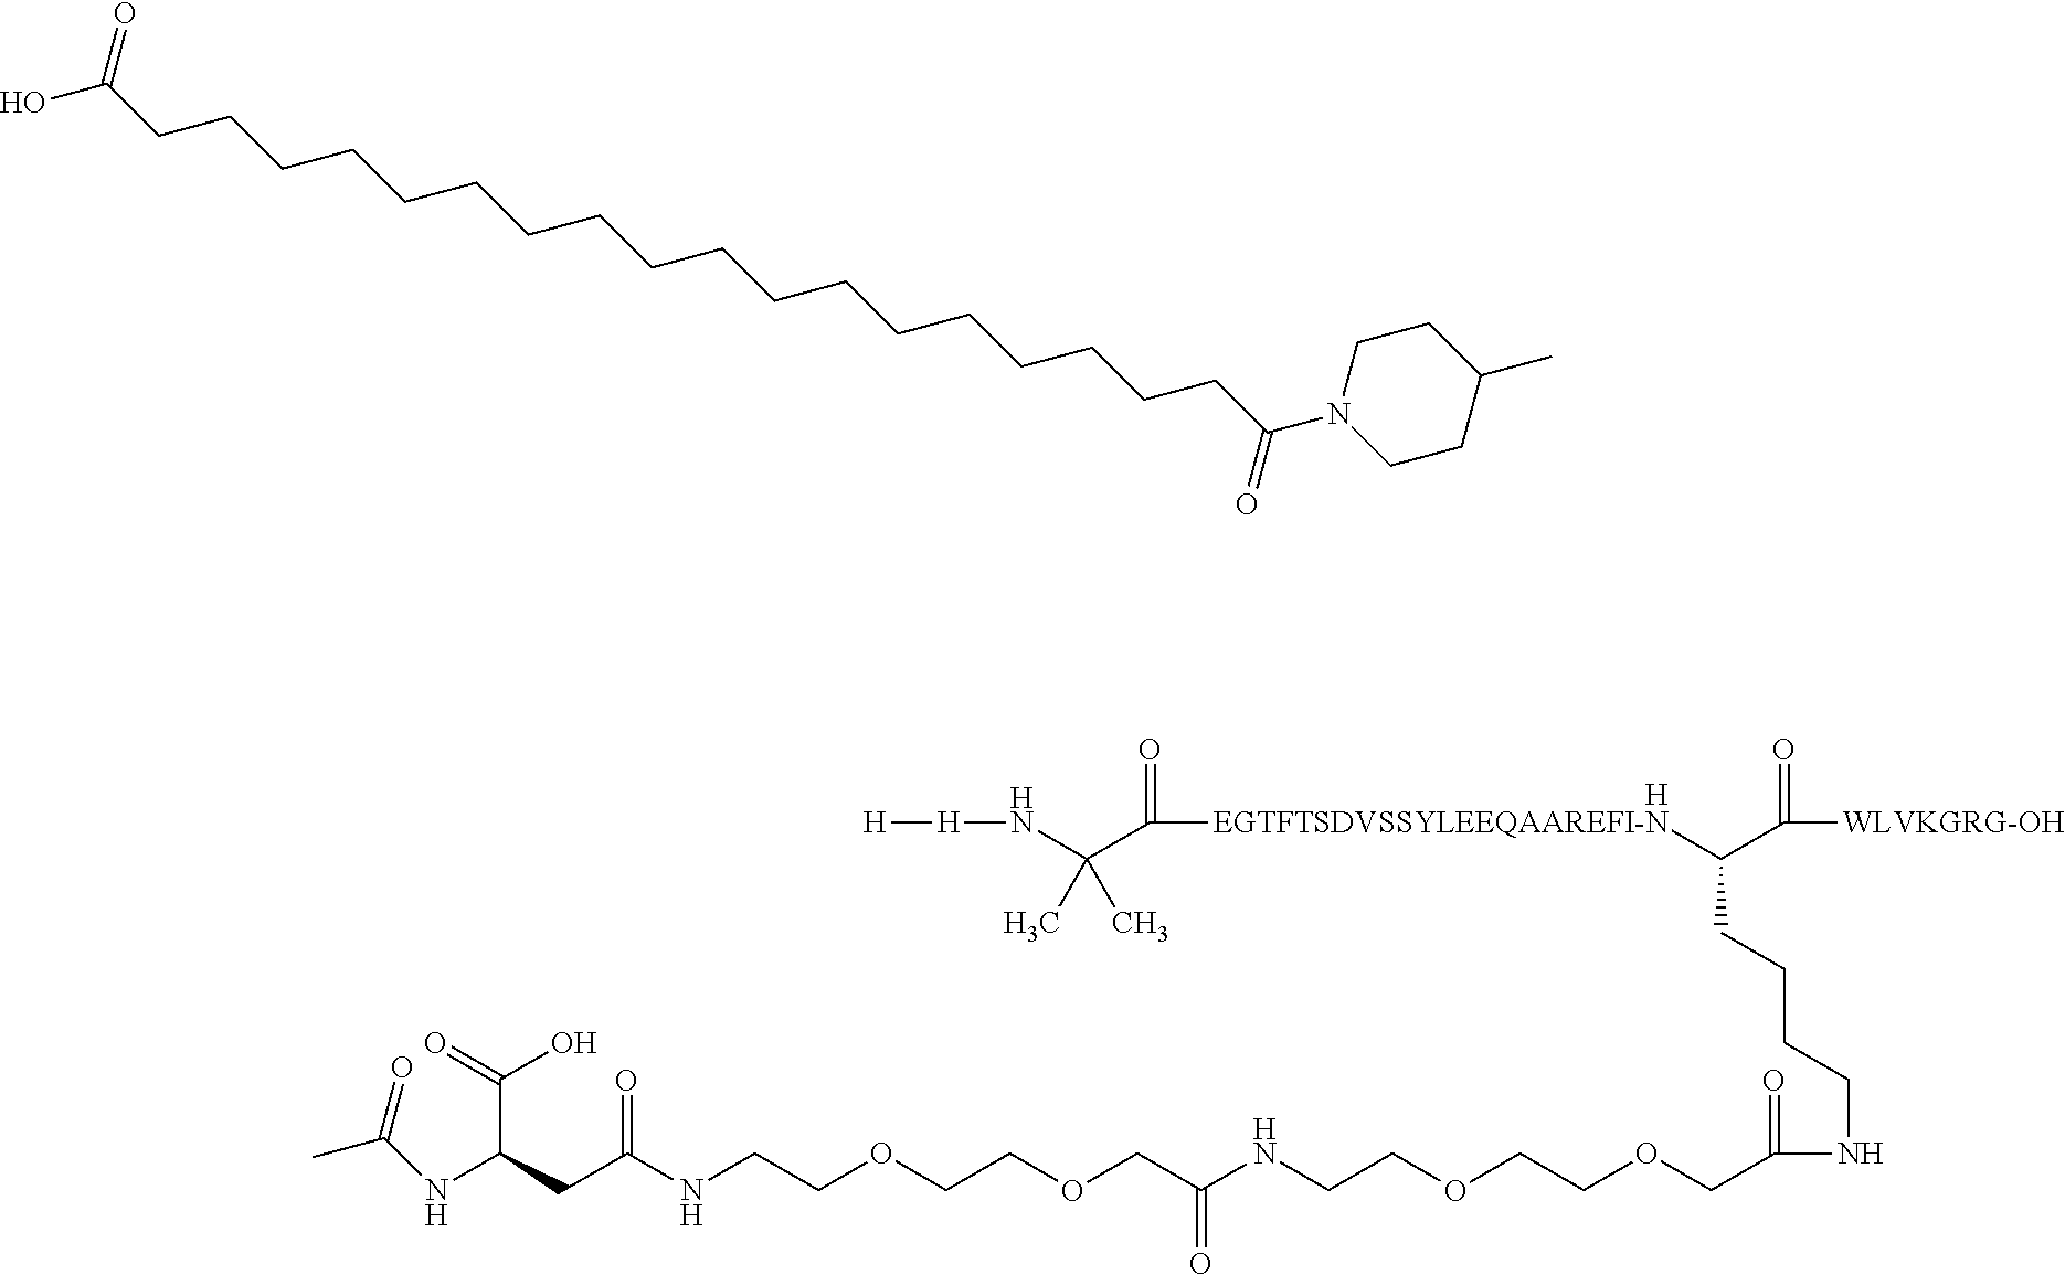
[H][H]NC(C([EGTFTSDVSSYLEEQAAREFI-N]C(C([WLVKGRG-OH])=O)CCCCNC(=O)COCCOCCNC(COCCOCCNC(CC(NC(C)=O)C(=O)O)=O)=O)=O)(C)C.[H].OC(CCCCCCCCCCCCCCCCCCC(N1CCC(C)CC1)=O)=O
